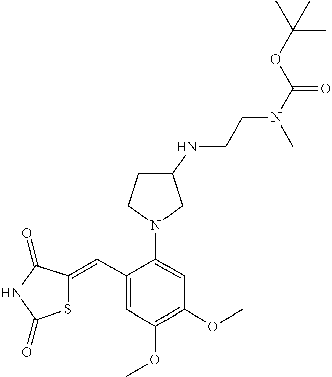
S1C(=CC2=CC(OC)=C(OC)C=C2N2CC(NCCN(C(OC(C)(C)C)=O)C)CC2)C(=O)NC1=O
